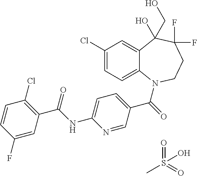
C12=CC(Cl)=CC=C1N(C(=O)C1=CC=C(NC(C3=C(Cl)C=CC(F)=C3)=O)N=C1)CCC(F)(F)C2(CO)O.CS(=O)(=O)O
